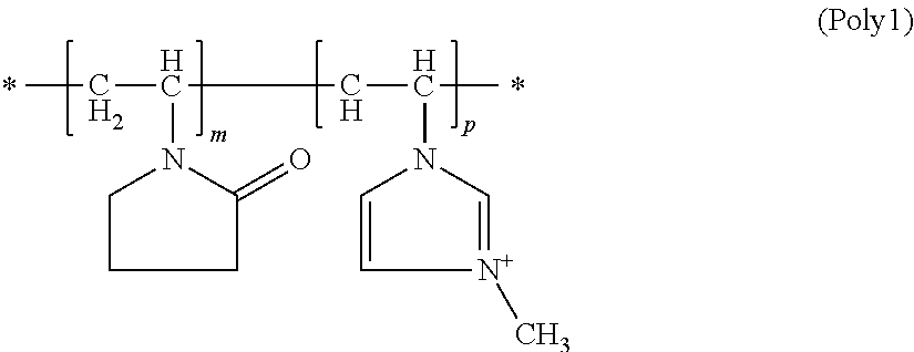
CCC(CC(C)N1C=[N+](C)C=C1)N1C(=O)CCC1
